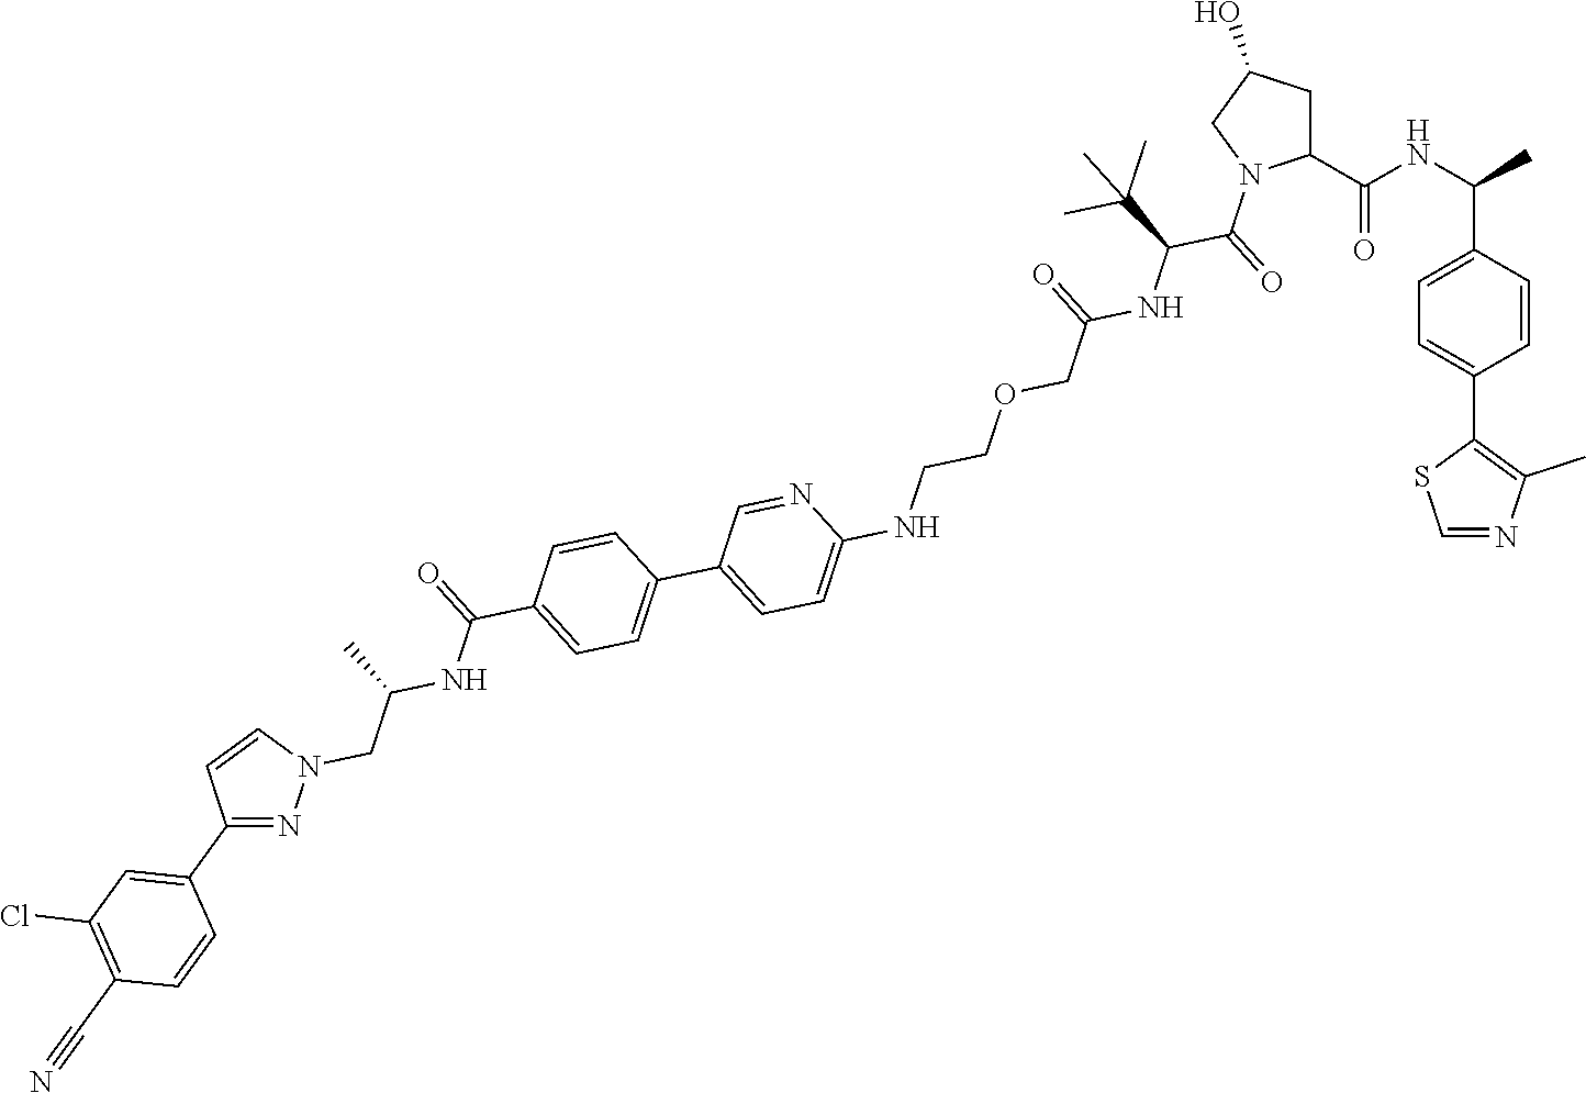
C1C(O)CN(C(C(NC(=O)COCCNC2=CC=C(C3=CC=C(C(=O)NC(C)CN4N=C(C5=CC(Cl)=C(C#N)C=C5)C=C4)C=C3)C=N2)C(C)(C)C)=O)C1C(NC(C1=CC=C(C2=C(C)N=CS2)C=C1)C)=O
